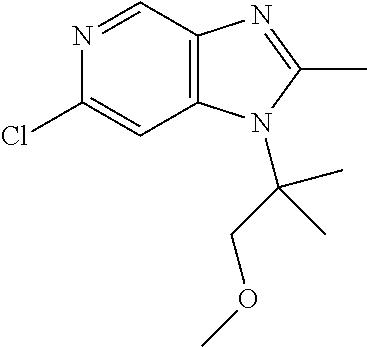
N1=CC2=C(C=C1Cl)N(C(COC)(C)C)C(C)=N2
